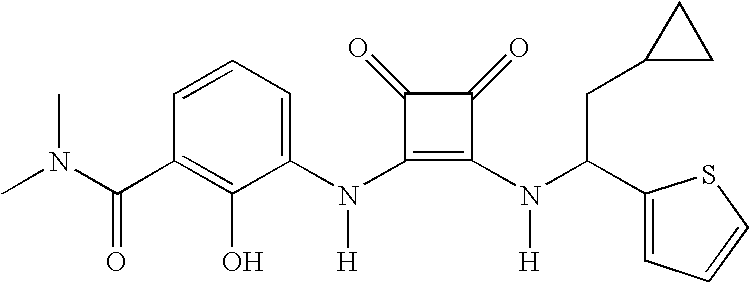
C(C1=C(O)C(N(C2=C(N(C(C3=CC=CS3)CC3CC3)[H])C(=O)C2=O)[H])=CC=C1)(=O)N(C)C
